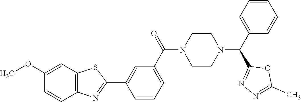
C12=C(C=C(OC)C=C1)SC(C1=CC(C(N3CCN(C(C4=CC=CC=C4)C4=NN=C(C)O4)CC3)=O)=CC=C1)=N2
